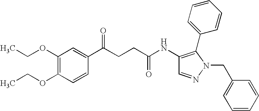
C1(OCC)=C(OCC)C=CC(C(CCC(NC2=C(C3=CC=CC=C3)N(CC3=CC=CC=C3)N=C2)=O)=O)=C1
